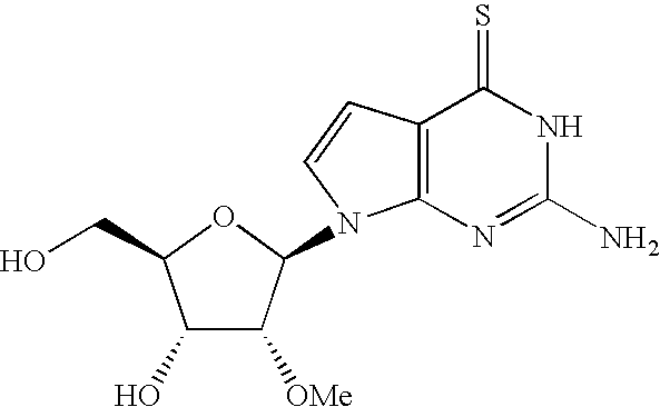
C1(O)C([OMe])C(N2C3=C(C=C2)C(=S)NC(N)=N3)OC1CO
